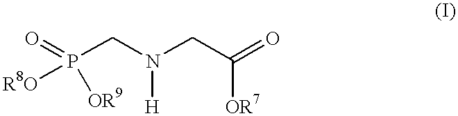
[R8O]P(CN(CC(=O)[OR7])[H])(=O)[OR9]
